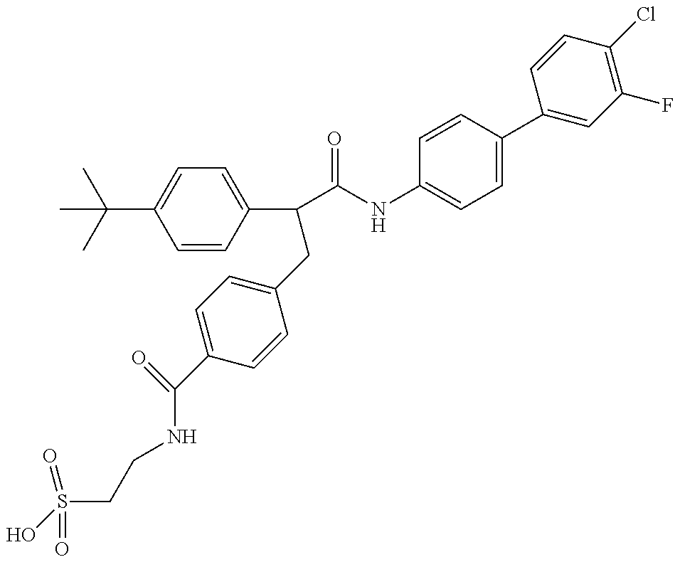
OS(CCNC(C1=CC=C(CC(C(=O)NC2=CC=C(C3=CC(F)=C(Cl)C=C3)C=C2)C2=CC=C(C(C)(C)C)C=C2)C=C1)=O)(=O)=O
